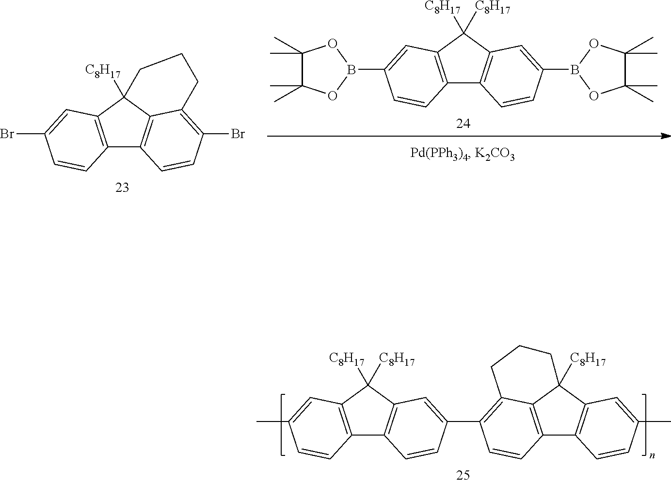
C12=C(C3([C8H17])C4=C1C=CC(Br)=C4CCC3)C=C(Br)C=C2.C12=C(C([C8H17])([C8H17])C3=C1C=CC(B1OC(C)(C)C(C)(C)O1)=C3)C=C(B1OC(C)(C)C(C)(C)O1)C=C2.C12=C(C([C8H17])([C8H17])C3=C1C=CC(C1=C4C5=C(C6=C(C5([C8H17])CCC4)C=C(C)C=C6)C=C1)=C3)C=C(C)C=C2
